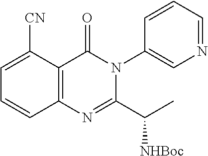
C1=CC=C([CN])C2=C1N=C(C(C)[NHBoc])N(C1=CN=CC=C1)C2=O
